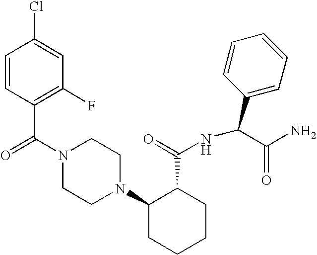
C(N1CCN(C2CCCCC2C(=O)NC(C2=CC=CC=C2)C(N)=O)CC1)(=O)C1=C(F)C=C(Cl)C=C1
